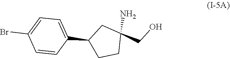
C1(C2=CC=C(Br)C=C2)CCC(CO)(N)C1
